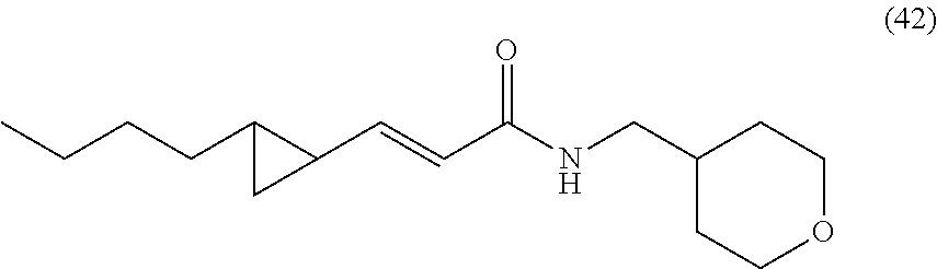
C(C1C(C=CC(NCC2CCOCC2)=O)C1)CCC
